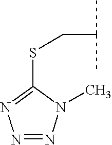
C1(SCC(C)C)=NN=NN1C
